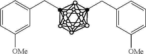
CCC1=CC([OMe])=CC=C1.CCC1=CC=CC([OMe])=C1
